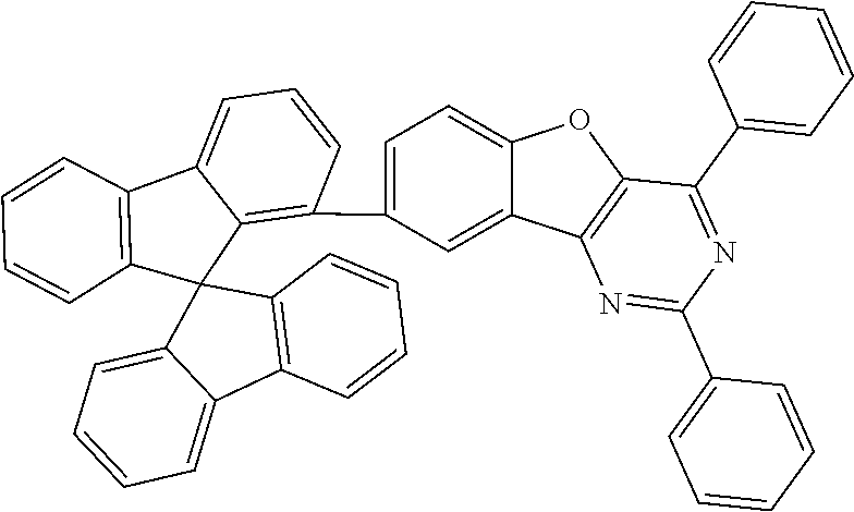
C1(C2=C3C(=CC=C2)C2=C(C=CC=C2)C32C3=C(C4=CC=CC=C24)C=CC=C3)=CC=C2C(=C1)C1=C(O2)C(C2=CC=CC=C2)=NC(C2=CC=CC=C2)=N1
